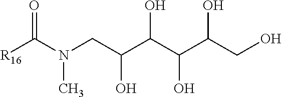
[R16]C(N(CC(C(C(C(CO)O)O)O)O)C)=O
